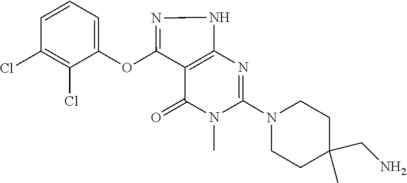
C1C(C)(CN)CCN(C2=NC3=C(C(OC4=CC=CC(Cl)=C4Cl)=NN3)C(=O)N2C)C1
